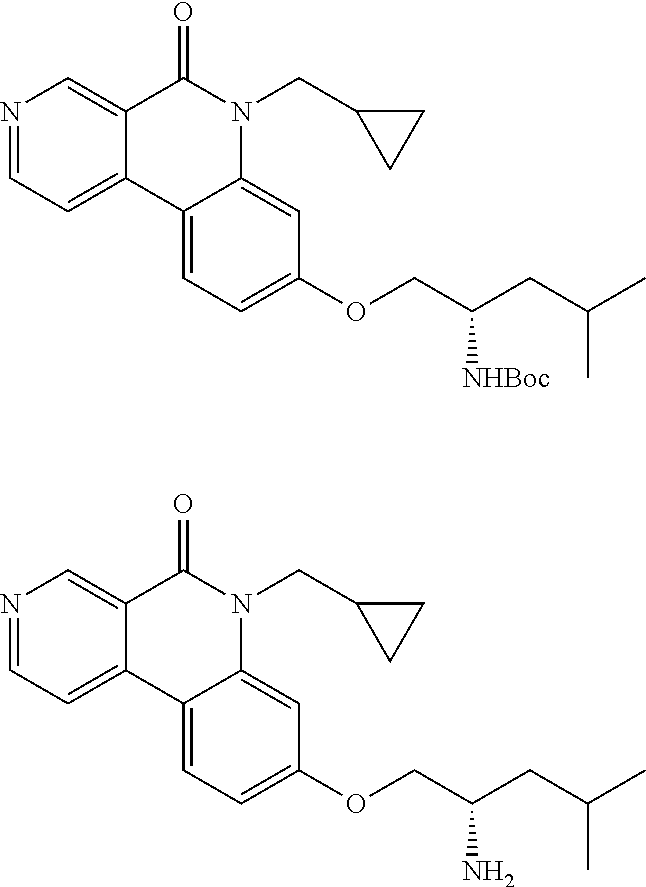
N1=CC=C2C(=C1)C(=O)N(CC1CC1)C1=CC(OCC(CC(C)C)[NHBoc])=CC=C21.N1=CC=C2C(=C1)C(=O)N(CC1CC1)C1=CC(OCC(CC(C)C)N)=CC=C21
